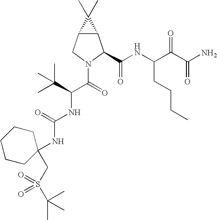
C12C(CN(C(C(NC(=O)NC3(CS(=O)(=O)C(C)(C)C)CCCCC3)C(C)(C)C)=O)C1C(NC(C(C(N)=O)=O)CCCC)=O)C2(C)C
